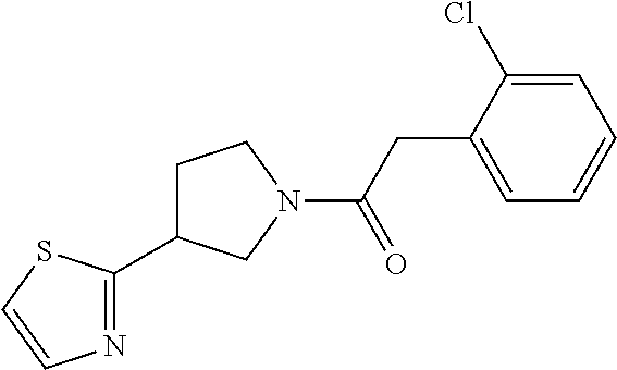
C1CN(C(CC2=CC=CC=C2Cl)=O)CC1C1=NC=CS1
